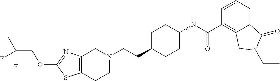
C12=C(CCN(CCC3CCC(NC(C4=C5C(=CC=C4)C(=O)N(CC)C5)=O)CC3)C1)SC(OCC(C)(F)F)=N2
